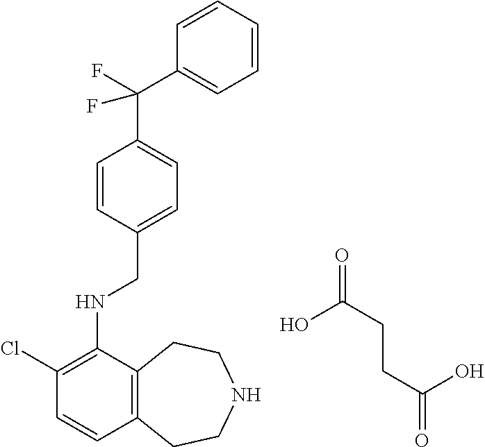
C12=C(C(NCC3=CC=C(C(C4=CC=CC=C4)(F)F)C=C3)=C(Cl)C=C1)CCNCC2.OC(CCC(=O)O)=O
